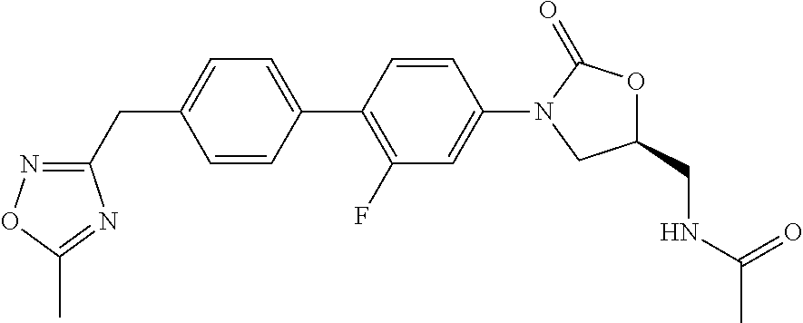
C1(CC2=NOC(C)=N2)=CC=C(C2=C(F)C=C(N3CC(CNC(C)=O)OC3=O)C=C2)C=C1
